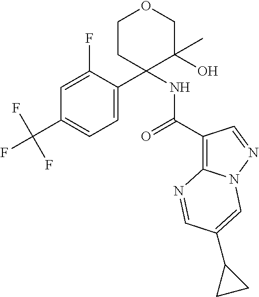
C1=C(C2(NC(C3=C4N(N=C3)C=C(C3CC3)C=N4)=O)C(O)(C)COCC2)C(F)=CC(C(F)(F)F)=C1
